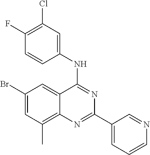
C1(Br)=CC(C)=C2C(=C1)C(NC1=CC(Cl)=C(F)C=C1)=NC(C1=CC=CN=C1)=N2
